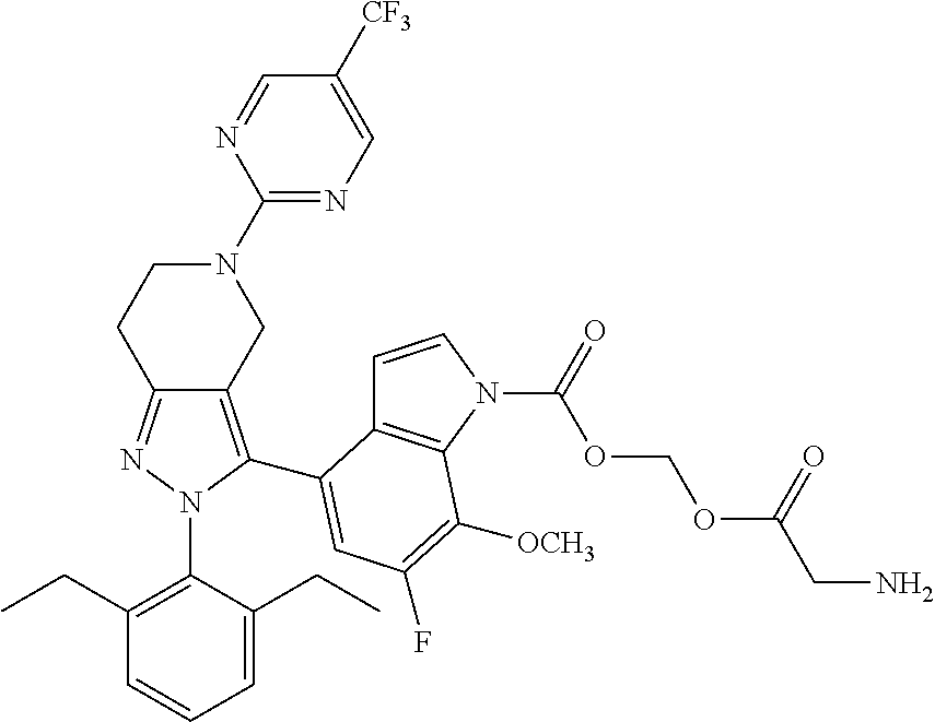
C12=NN(C3=C(CC)C=CC=C3CC)C(C3=CC(F)=C([OCH3])C4=C3C=CN4C(OCOC(CN)=O)=O)=C1CN(C1=NC=C([CF3])C=N1)CC2
